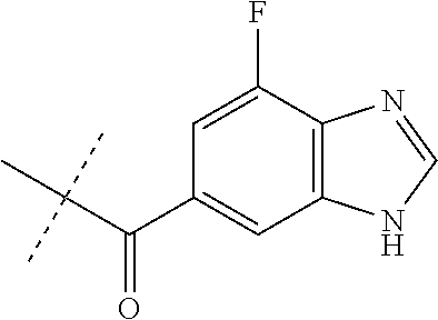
C(C(C)(C)C)(C1=CC2=C(C(F)=C1)N=CN2)=O
